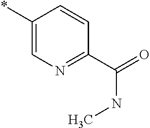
*C1=CN=C(C(=O)NC)C=C1
